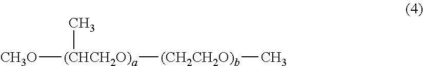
[CH3O][(CHCH2O)a]([(CH2CH2O)b]C)C
